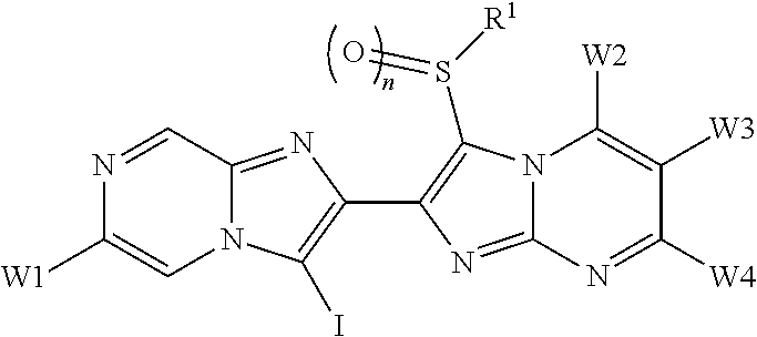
N1=CC2=NC(C3=C(S([R1])=O)N4C(=N3)N=C([W4])C([W3])=C4[W2])=C(I)N2C=C1[W1]
